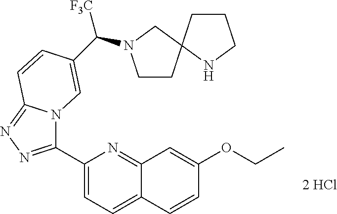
C1(C2=NN=C3N2C=C(C(N2CCC4(C2)NCCC4)[F3C])C=C3)=CC=C2C(=N1)C=C(OCC)C=C2
